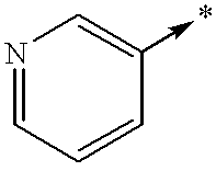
N1=CC=CC(->*)=C1
